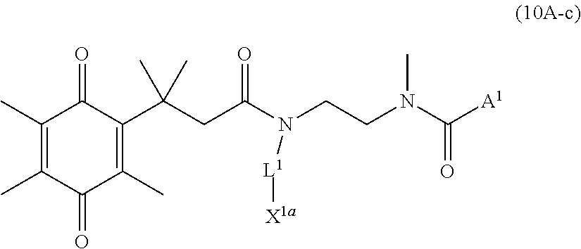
C1(C)=C(C)C(=O)C(C)=C(C(CC(N(CCN(C([A1])=O)C)[L1][X1a])=O)(C)C)C1=O
